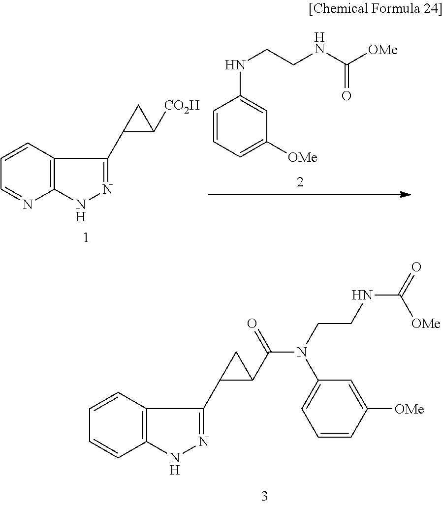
C1=CC2=C(N=C1)NN=C2C1C([CO2H])C1.C1=CC=C([OMe])C=C1NCCNC([OMe])=O.C1=CC2=C(C=C1)NN=C2C1C(C(N(CCNC(=O)[OMe])C2=CC=CC([OMe])=C2)=O)C1
